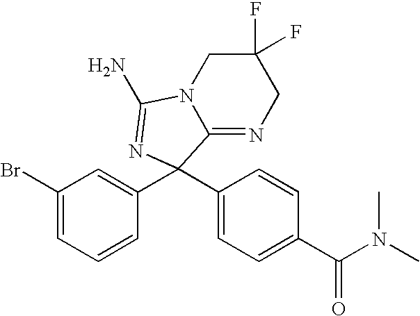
C1(Br)=CC=CC(C2(C3=CC=C(C(N(C)C)=O)C=C3)C3=NCC(F)(F)CN3C(N)=N2)=C1
